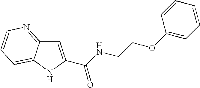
C(C1=CC2=NC=CC=C2N1)(NCCOC1=CC=CC=C1)=O
